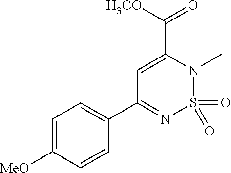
C(C1=CC(C2=CC=C([MeO])C=C2)=NS(=O)(=O)N1C)([H3CO])=O
